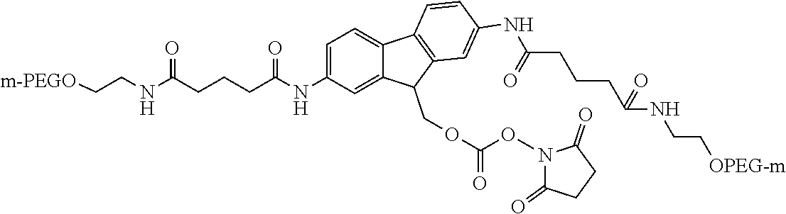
C1=C(NC(CCCC(=O)NCC[m-PEGO])=O)C=C2C(=C1)C1=C(C2COC(=O)ON2C(=O)CCC2=O)C=C(NC(CCCC(NCC[OPEG-m])=O)=O)C=C1
